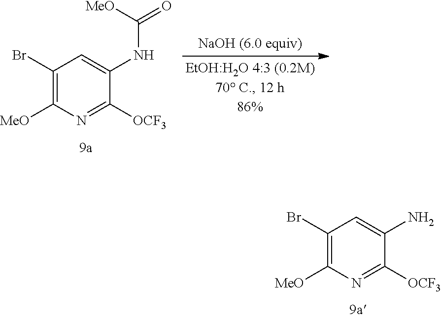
C1(Br)=C([MeO])N=C([OCF3])C(N)=C1.C1(Br)=C([MeO])N=C([OCF3])C(NC(=O)[MeO])=C1
